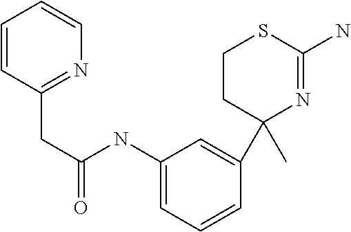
C1(C)(C2=CC(NC(=O)CC3=NC=CC=C3)=CC=C2)N=C(N)SCC1
